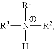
[R1][N+]([H])([R2])[R3]
